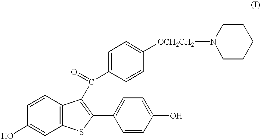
C12=C(C=CC(O)=C1)C(C(=O)C1=CC=C([OCH2CH2]N3CCCCC3)C=C1)=C(C1=CC=C(O)C=C1)S2
